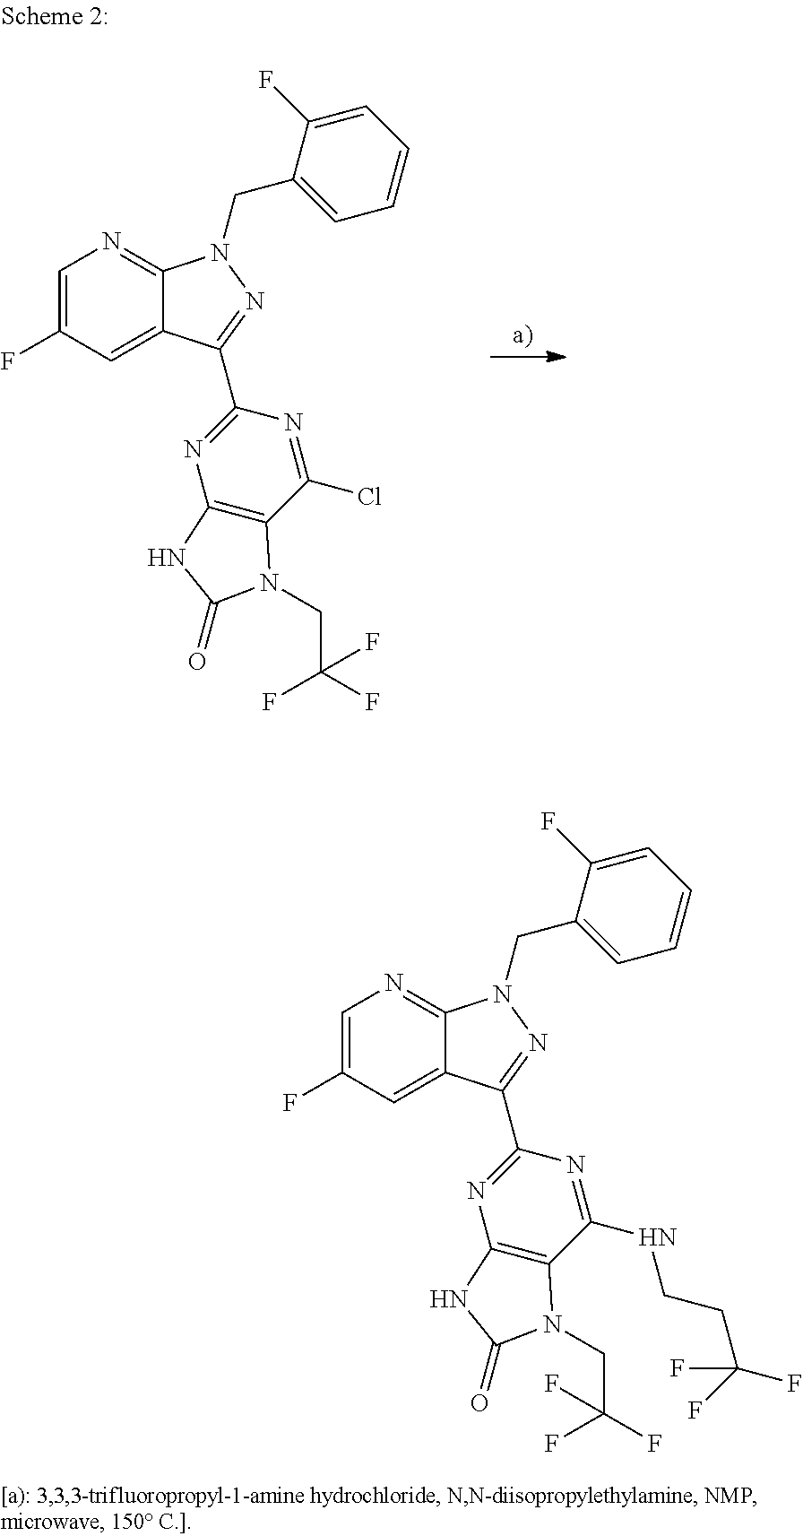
C1=C(F)C=C2C(=N1)N(CC1=CC=CC=C1F)N=C2C1=NC2=C(C(Cl)=N1)N(CC(F)(F)F)C(=O)N2.C1=C(F)C=C2C(=N1)N(CC1=CC=CC=C1F)N=C2C1=NC2=C(C(NCCC(F)(F)F)=N1)N(CC(F)(F)F)C(=O)N2
